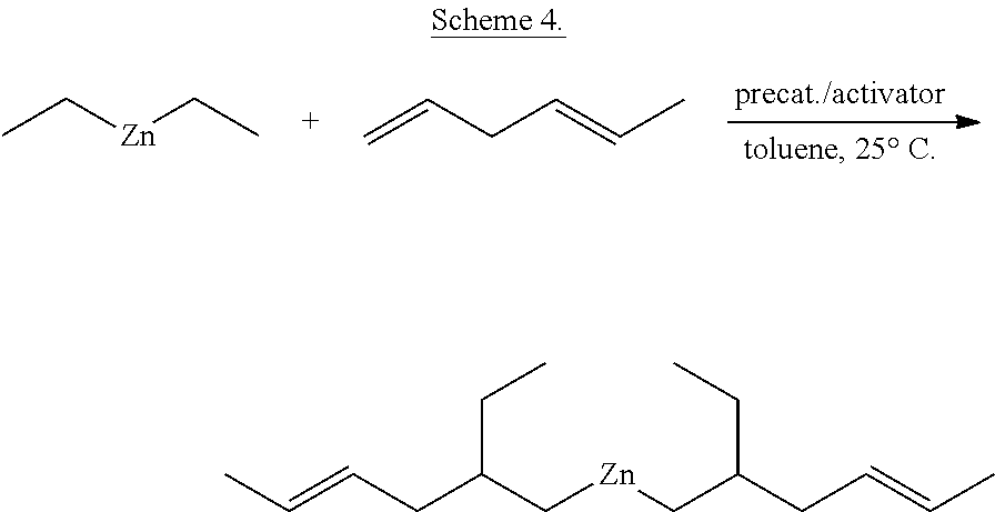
CC[Zn]CC.C=CCC=CC.CC=CCC(C[Zn]CC(CC=CC)CC)CC
